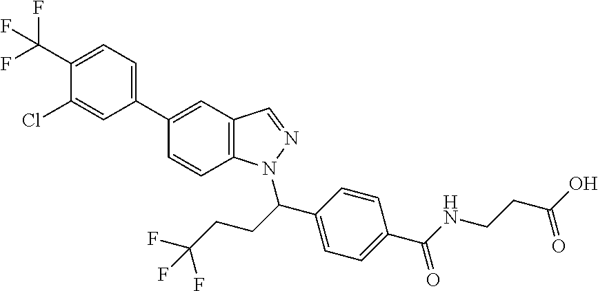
C1(C(F)(F)F)=CC=C(C2=CC3=C(C=C2)N(C(C2=CC=C(C(NCCC(O)=O)=O)C=C2)CCC(F)(F)F)N=C3)C=C1Cl
